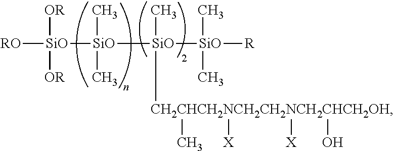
[RO][SiO]([SiO]([SiO]([SiO]([R])(C)C)(C)[CH2CHCH2NCH2CH2NCH2CHCH2OH](C)([X])([X])O)(C)C)([OR])[OR]
